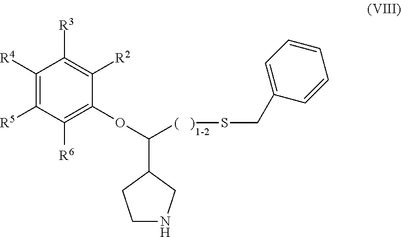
C1([R4])=C([R5])C([R6])=C(OC(C2CCNC2)[(   )]SCC2=CC=CC=C2)C([R2])=C1[R3]
